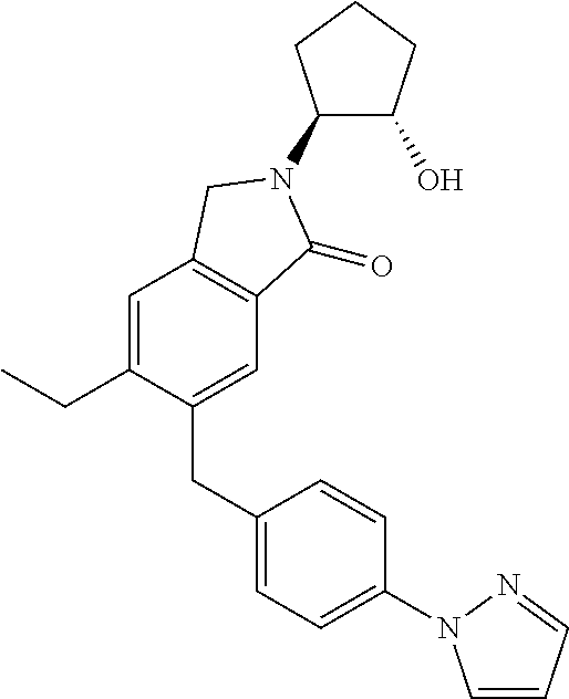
C1(N2C(=O)C3=C(C=C(CC)C(CC4=CC=C(N5C=CC=N5)C=C4)=C3)C2)C(O)CCC1
